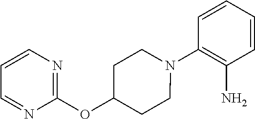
C1=CC=CC(N2CCC(OC3=NC=CC=N3)CC2)=C1N
